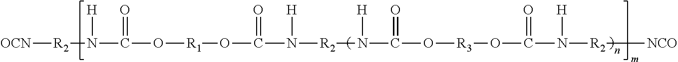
[OCN][R2]N([H])C(=O)O[R1]OC(=O)N([H])[R2]N([H])C(=O)O[R3]OC(=O)N([H])[R2][NCO]
